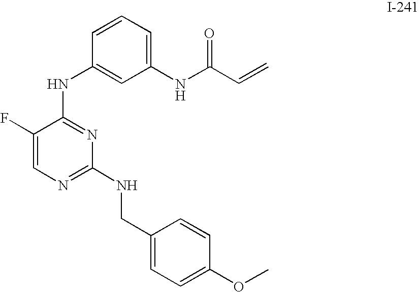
C1=C(CNC2=NC=C(F)C(NC3=CC(NC(C=C)=O)=CC=C3)=N2)C=CC(OC)=C1
